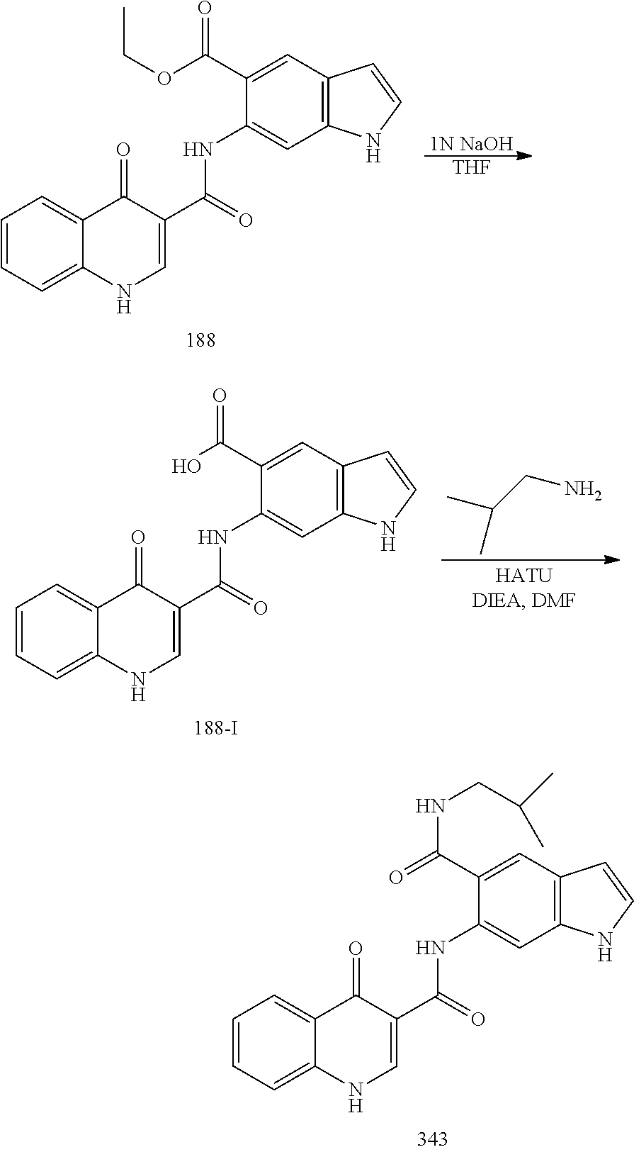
[1N NaOH].[THF].C1=CC=C2C(=C1)C(=O)C(C(NC1=CC3=C(C=C1C(=O)OCC)C=CN3)=O)=CN2.C(CN)(C)C.C1=CC=C2C(=C1)C(=O)C(C(NC1=CC3=C(C=C1C(=O)O)C=CN3)=O)=CN2.C1=CC=C2C(=C1)C(=O)C(C(NC1=CC3=C(C=C1C(NCC(C)C)=O)C=CN3)=O)=CN2
